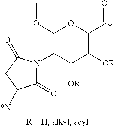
C1(OC)C(N2C(=O)C([*N])CC2=O)C([OR])C([OR])C(C=O)O1
